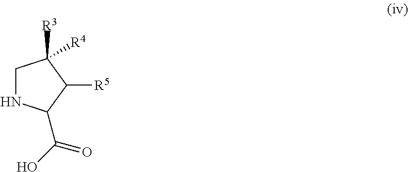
N1CC([R3])([R4])C([R5])C1C(O)=O
